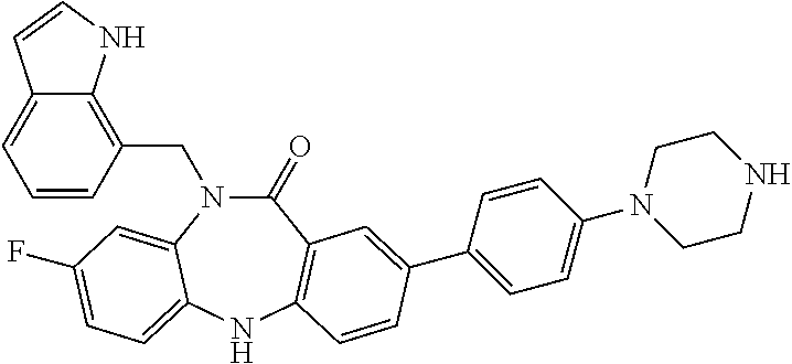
C1=CC(CN2C(=O)C3=C(NC4=CC=C(F)C=C24)C=CC(C2=CC=C(N4CCNCC4)C=C2)=C3)=C2C(=C1)C=CN2
